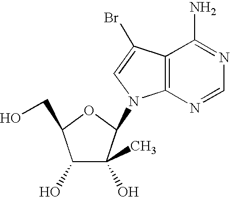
C1(O)C(O)(C)C(N2C3=C(C(N)=NC=N3)C(Br)=C2)OC1CO
